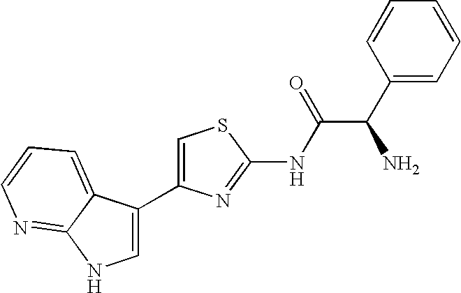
C1=C(C2=CNC3=NC=CC=C23)N=C(NC(=O)C(C2=CC=CC=C2)N)S1
